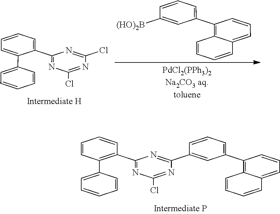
C1(C2=CC=CC([(HO)2B])=C2)=C2C(=CC=C1)C=CC=C2.C1(C2=CC=CC=C2C2=CC=CC=C2)=NC(Cl)=NC(Cl)=N1.C1(C2=C(C3=CC=CC=C3)C=CC=C2)=NC(Cl)=NC(C2=CC(C3=C4C(=CC=C3)C=CC=C4)=CC=C2)=N1
